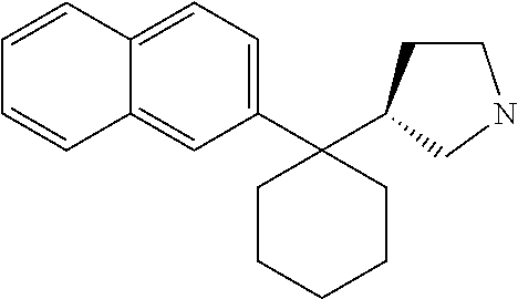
C1CCCCC1(C1=CC=C2C(=C1)C=CC=C2)C1CCNC1
